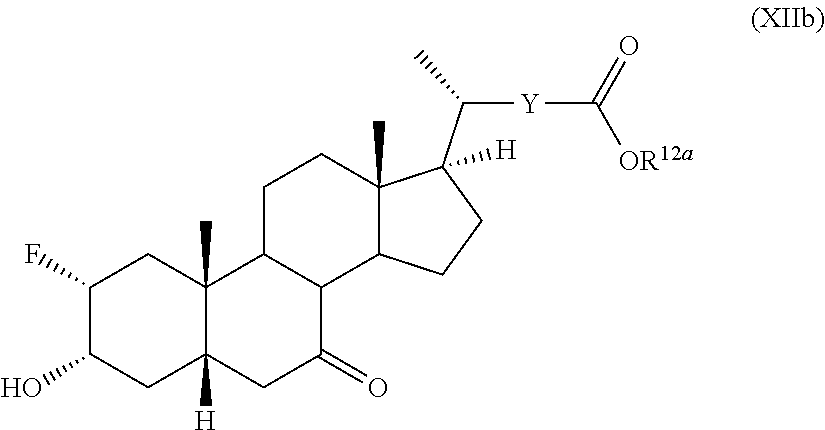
C12(C)C([H])(CC(=O)C3C1CCC1(C)C3CCC1(C(C)[Y]C([OR12a])=O)[H])CC(O)C(F)C2
